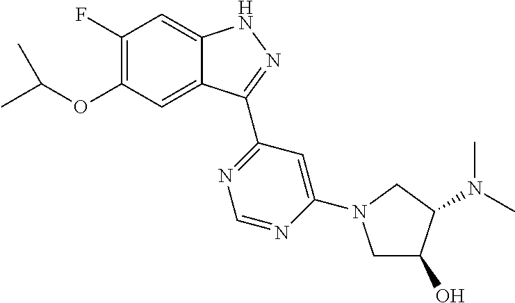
C1(F)=C(OC(C)C)C=C2C(=C1)NN=C2C1=NC=NC(N2CC(O)C(N(C)C)C2)=C1
